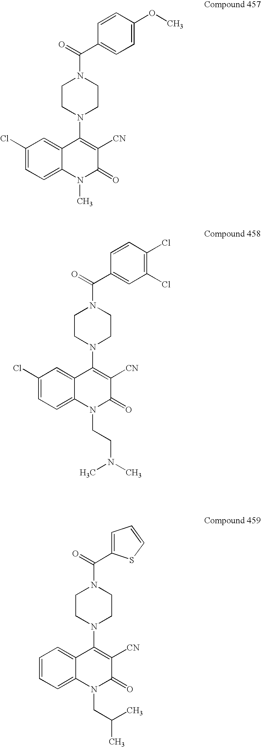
C1(OC)=CC=C(C(=O)N2CCN(C3=C([CN])C(=O)N(C)C4=CC=C(Cl)C=C34)CC2)C=C1.C1(Cl)=C(Cl)C=C(C(=O)N2CCN(C3=C([CN])C(=O)N(CCN(C)C)C4=CC=C(Cl)C=C34)CC2)C=C1.C(=O)(N1CCN(C2=C([CN])C(=O)N(CC(C)C)C3=CC=CC=C23)CC1)C1=CC=CS1
